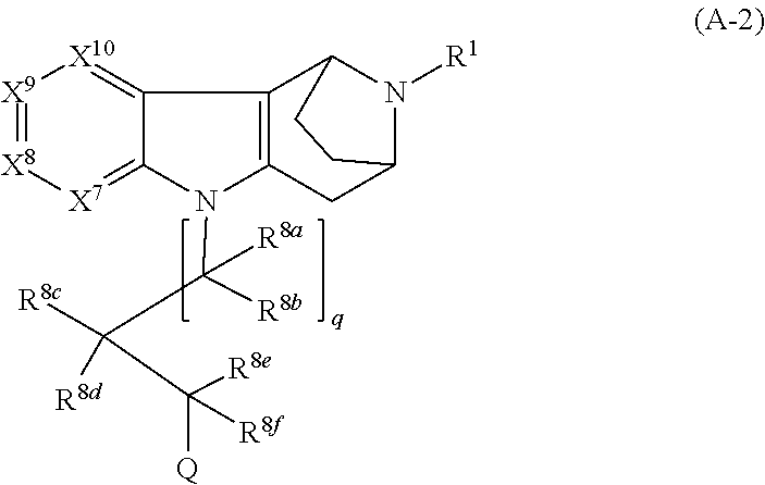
C12=[X10][X9]=[X8][X7]=C1N(C([R8b])(C([R8c])([R8d])C([Q])([R8e])[R8f])[R8a])C1=C2C2N([R1])C(C1)CC2
